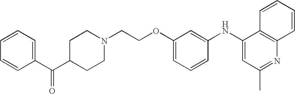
N1(CCOC2=CC=CC(NC3=CC(C)=NC4=C3C=CC=C4)=C2)CCC(C(=O)C2=CC=CC=C2)CC1
